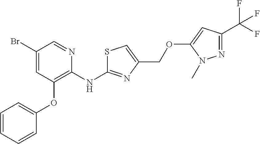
BrC1=CC(OC2=CC=CC=C2)=C(NC2=NC(COC3=CC(C(F)(F)F)=NN3C)=CS2)N=C1
